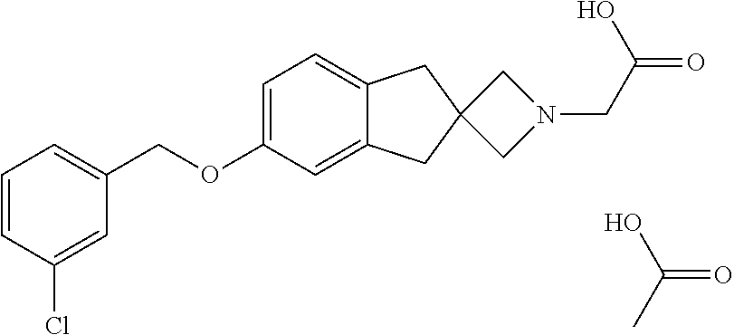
C1=CC(Cl)=CC(COC2=CC=C3C(=C2)CC2(C3)CN(CC(=O)O)C2)=C1.CC(=O)O
